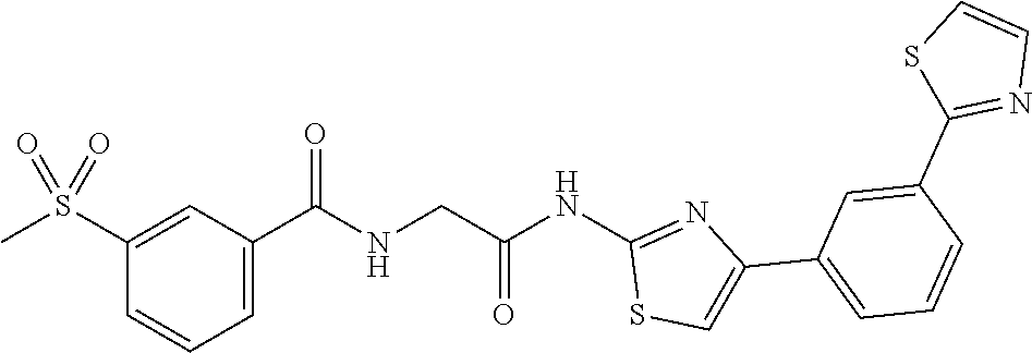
C1(S(C)(=O)=O)=CC(C(=O)NCC(NC2=NC(C3=CC=CC(C4=NC=CS4)=C3)=CS2)=O)=CC=C1
